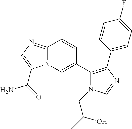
C12=NC=C(C(=O)N)N1C=C(C1=C(C3=CC=C(F)C=C3)N=CN1CC(C)O)C=C2
